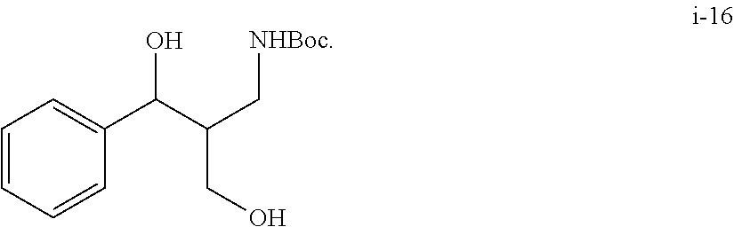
C1=CC=CC(C(C(C[NHBoc])CO)O)=C1
